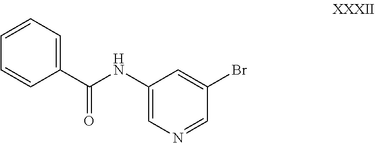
C1(NC(=O)C2=CC=CC=C2)=CN=CC(Br)=C1
